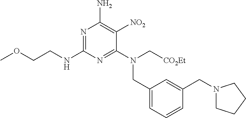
N1=C(NCCOC)N=C(N(CC2=CC=CC(CN3CCCC3)=C2)C[CO2Et])C([NO2])=C1N
